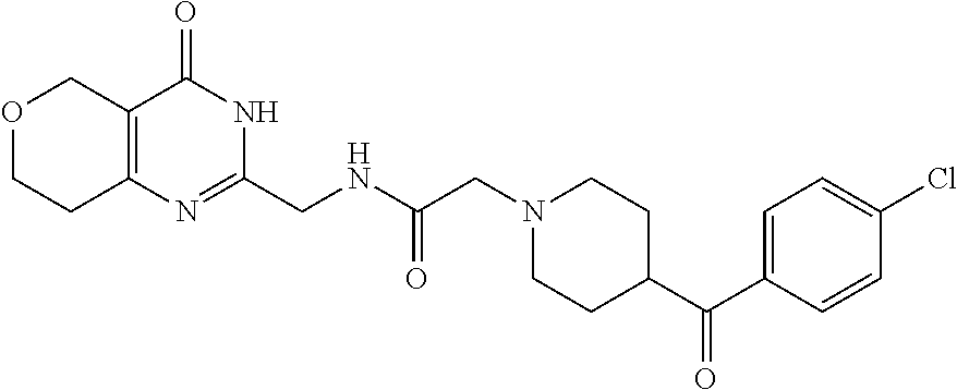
C1=CC(C(C2CCN(CC(NCC3=NC4=C(C(=O)N3)COCC4)=O)CC2)=O)=CC=C1Cl
